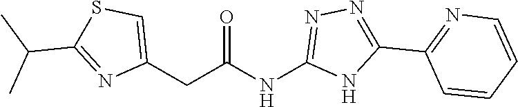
C(C(NC1=NN=C(C2=NC=CC=C2)N1)=O)C1=CSC(C(C)C)=N1
